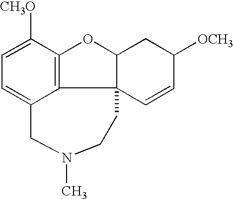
C1=C([CH3O])C2=C3C(=C1)CN(C)CCC31C(O2)CC([OCH3])C=C1
